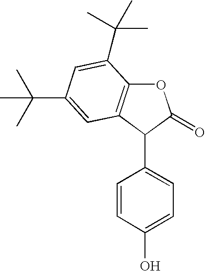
O1C2=C(C(C3=CC=C(O)C=C3)C1=O)C=C(C(C)(C)C)C=C2C(C)(C)C
